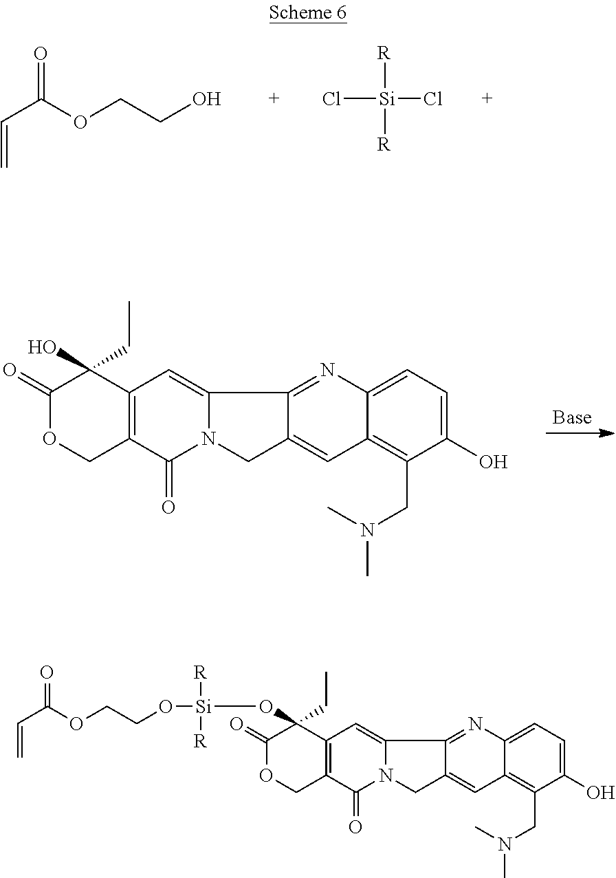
C(=O)(OCCO)C=C.Cl[Si]([R])(Cl)[R].C1(=O)OCC2=C(C1(O)CC)C=C1N(C2=O)CC2=CC3=C(CN(C)C)C(O)=CC=C3N=C12.C1(=O)OCC2=C(C=C3N(C2=O)CC2=CC4=C(CN(C)C)C(O)=CC=C4N=C32)C1(O[Si](OCCOC(C=C)=O)([R])[R])CC
